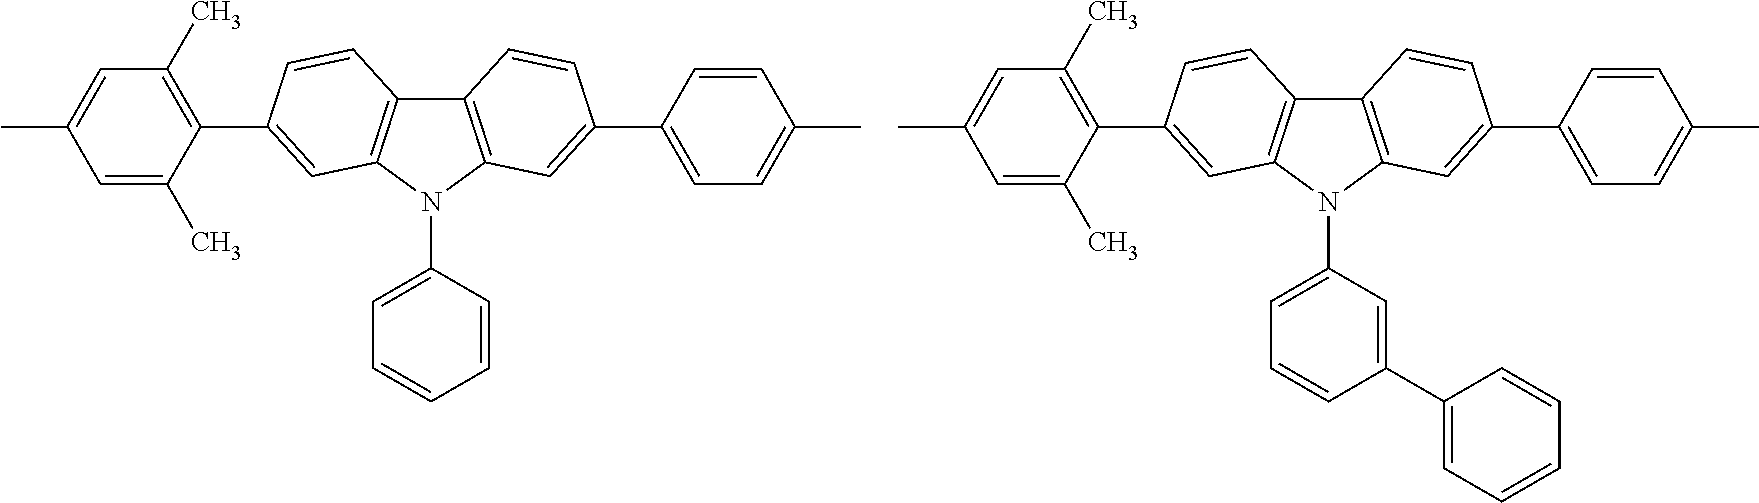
C12=C(N(C3=CC=CC=C3)C3=C1C=CC(C1=C(C)C=C(C)C=C1C)=C3)C=C(C1=CC=C(C)C=C1)C=C2.C12=C(N(C3=CC=CC(C4=CC=CC=C4)=C3)C3=C1C=CC(C1=C(C)C=C(C)C=C1C)=C3)C=C(C1=CC=C(C)C=C1)C=C2
